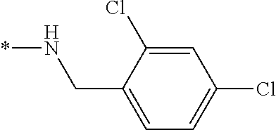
*NCC1=CC=C(Cl)C=C1Cl
